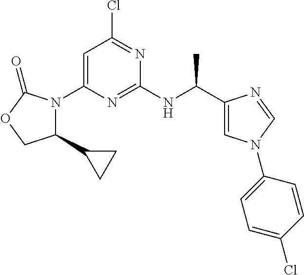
C1(C2CC2)N(C2=CC(Cl)=NC(NC(C3=CN(C4=CC=C(Cl)C=C4)C=N3)C)=N2)C(=O)OC1
